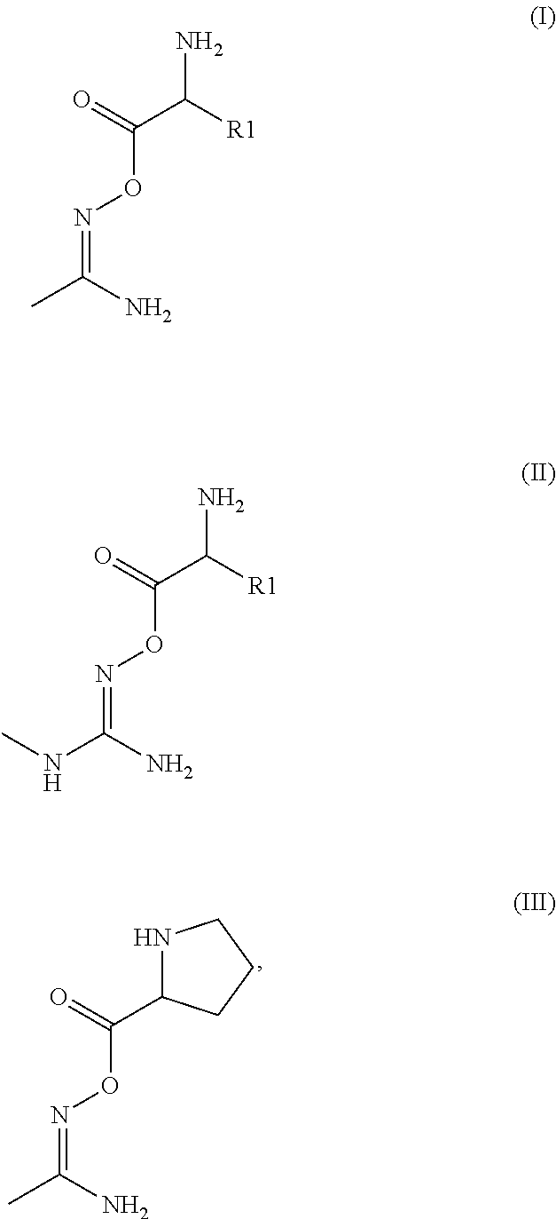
O=C(C1NCCC1)ON=C(C)N.O=C(C([R1])N)ON=C(C)N.O=C(C([R1])N)ON=C(NC)N
